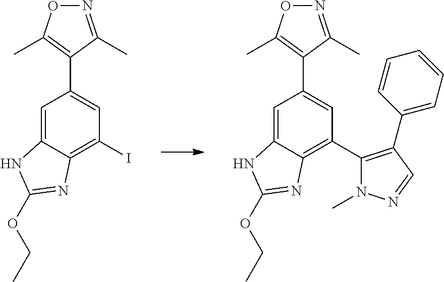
O1N=C(C)C(C2=CC(I)=C3C(=C2)NC(OCC)=N3)=C1C.O1N=C(C)C(C2=CC(C3=C(C4=CC=CC=C4)C=NN3C)=C3C(=C2)NC(OCC)=N3)=C1C
